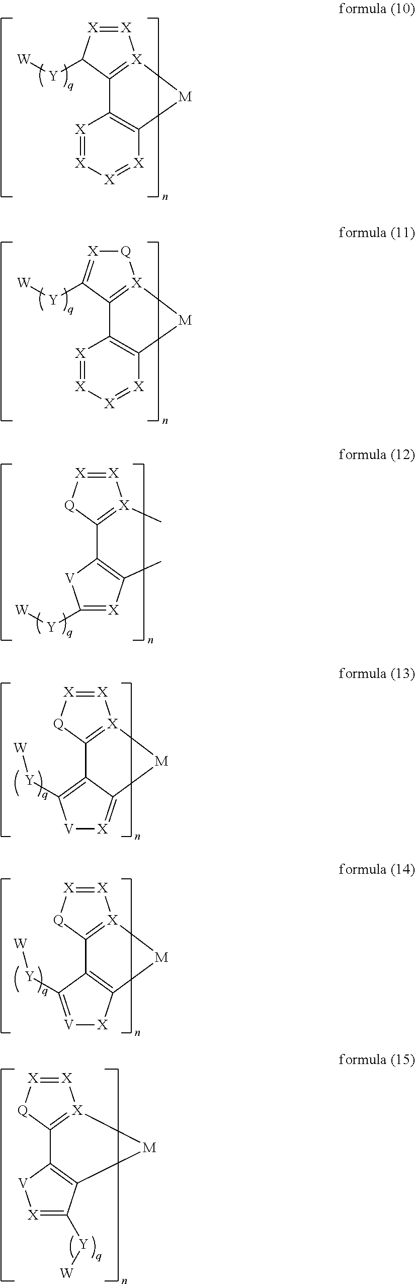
[X]1=[X][X]=[X]C2=C1C1=[X]([X]=[X]C1[Y][W])[M]2.[X]1=[X][X]=[X]C2=C1C1=[X]([Q][X]=C1[Y][W])[M]2.[X]1=[X][Q]C(C2=C(C)[X]=C([Y][W])[V]2)=[X]1C.[X]1=[X][Q]C2=[X]1[M]C1=[X][V]C([Y][W])=C21.[X]1=[X][Q]C2=[X]1[M]C1=C2C([Y][W])=[V][X]1.[X]1=[X][Q]C2=[X]1[M]C1=C2[V][X]=C1[Y][W]
